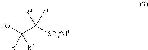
OC(C([SO3-M+])([R3])[R4])([R1])[R2]
